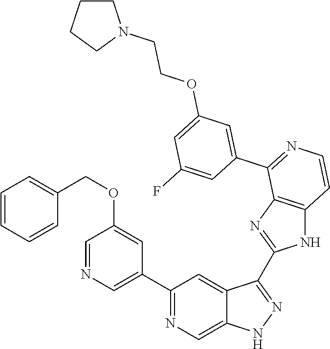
C1(C2=CN=CC(OCC3=CC=CC=C3)=C2)=NC=C2C(=C1)C(C1=NC3=C(N1)C=CN=C3C1=CC(OCCN3CCCC3)=CC(F)=C1)=NN2
